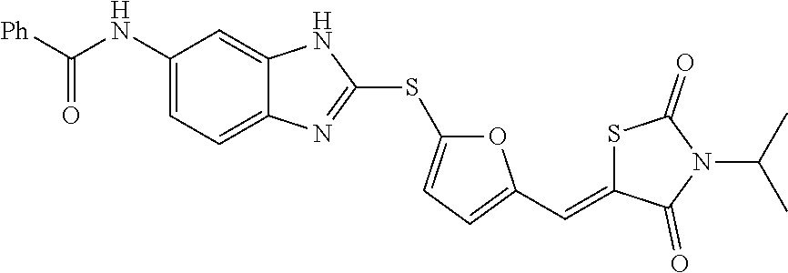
C1(NC([Ph])=O)=CC=C2C(=C1)NC(SC1=CC=C(C=C3C(=O)N(C(C)C)C(=O)S3)O1)=N2
